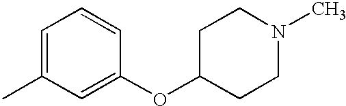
C1=C(C)C=C(OC2CCN(C)CC2)C=C1
